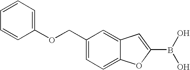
C1(COC2=CC=CC=C2)=CC=C2C(=C1)C=C(B(O)O)O2
